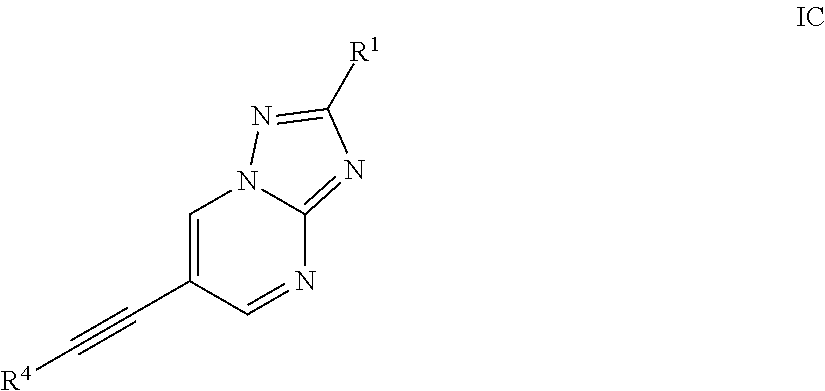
C1=C(C#C[R4])C=NC2=NC([R1])=NN12
